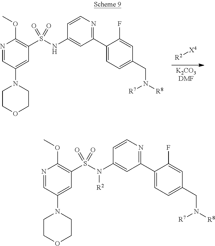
N1=CC(N2CCOCC2)=CC(S(N(C2=CC(C3=CC=C(CN([R8])[R7])C=C3F)=NC=C2)[R2])(=O)=O)=C1OC.N1=CC(N2CCOCC2)=CC(S(NC2=CC(C3=CC=C(CN([R8])[R7])C=C3F)=NC=C2)(=O)=O)=C1OC.[R2][X4]
